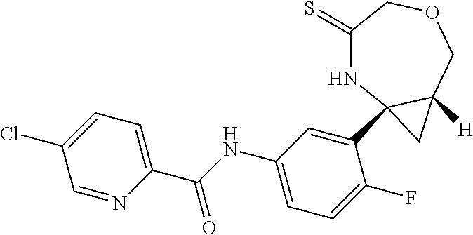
C1(C(NC2=CC=C(F)C(C34NC(=S)COCC3([H])C4)=C2)=O)=CC=C(Cl)C=N1
